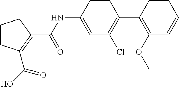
C1CC(C(=O)O)=C(C(=O)NC2=CC(Cl)=C(C3=C(OC)C=CC=C3)C=C2)C1
